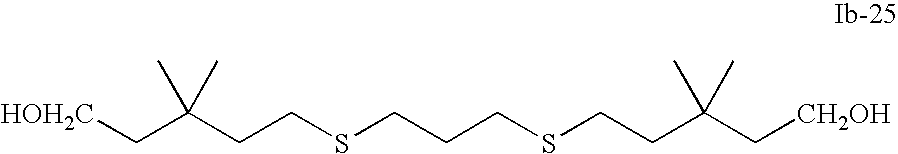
[HOH2C]CC(CCSCCCSCCC(C[CH2OH])(C)C)(C)C
